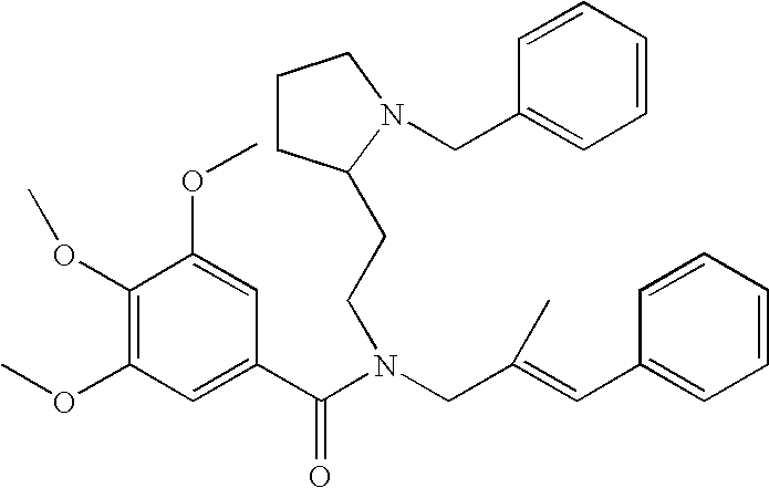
C1(OC)=C(OC)C=C(C(N(CC(=CC2=CC=CC=C2)C)CCC2CCCN2CC2=CC=CC=C2)=O)C=C1OC
